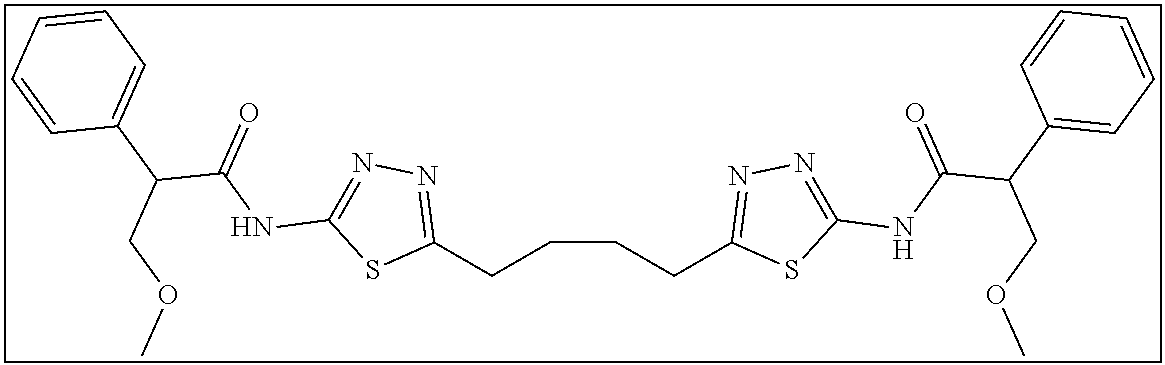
C(CCC1=NN=C(NC(C(C2=CC=CC=C2)COC)=O)S1)CC1=NN=C(NC(C(C2=CC=CC=C2)COC)=O)S1
